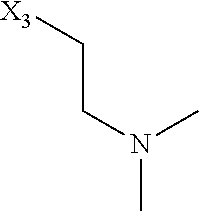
N(C)(CC[X3])C
